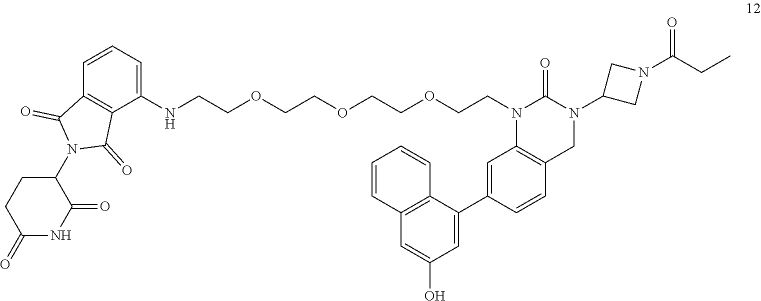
C(COCCNC1=CC=CC2=C1C(=O)N(C1CCC(=O)NC1=O)C2=O)OCCOCCN1C2=C(CN(C3CN(C(=O)CC)C3)C1=O)C=CC(C1=CC(O)=CC3=C1C=CC=C3)=C2
